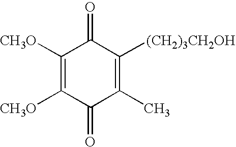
C1([CH3O])=C([CH3O])C(=O)C(C)=C([(CH2)3CH2OH])C1=O
